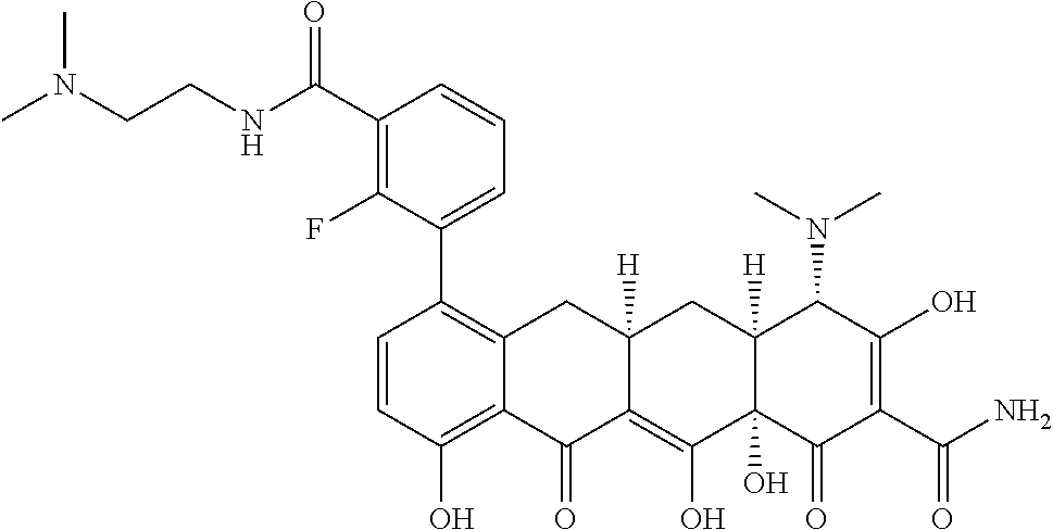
C1=CC(O)=C2C(=C1C1=CC=CC(C(NCCN(C)C)=O)=C1F)CC1([H])C(=C(O)C3(O)C([H])(C1)C(N(C)C)C(O)=C(C(=O)N)C3=O)C2=O
